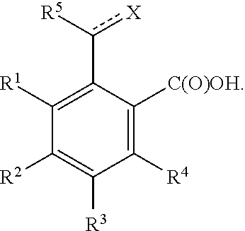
C1([R4])=C([C(O)OH])C(c([X])[R5])=C([R1])C([R2])=C1[R3]
